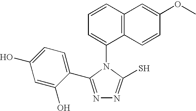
C1(N2C(S)=NN=C2C2=CC=C(O)C=C2O)=CC=CC2=C1C=CC(OC)=C2
